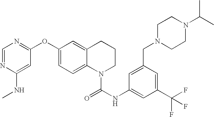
C1=NC(NC)=CC(OC2=CC=C3C(=C2)CCCN3C(NC2=CC(C(F)(F)F)=CC(CN3CCN(C(C)C)CC3)=C2)=O)=N1
